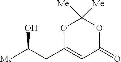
O1C(CC([Me])O)=CC(=O)OC1([Me])[Me]
